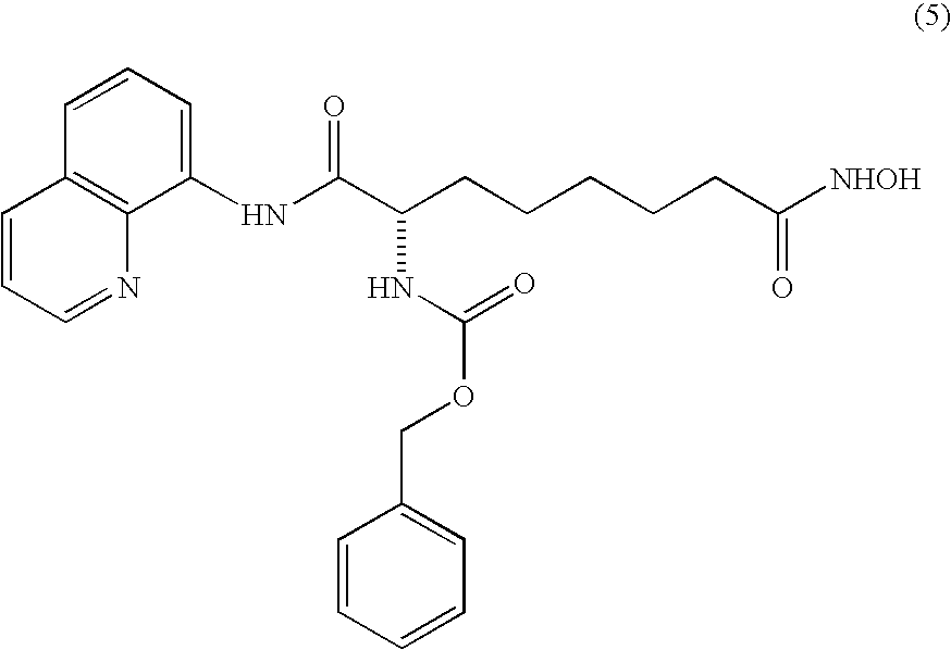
N(C(C(CCCCCC([NHOH])=O)NC(OCC1=CC=CC=C1)=O)=O)C1=CC=CC2=C1N=CC=C2
